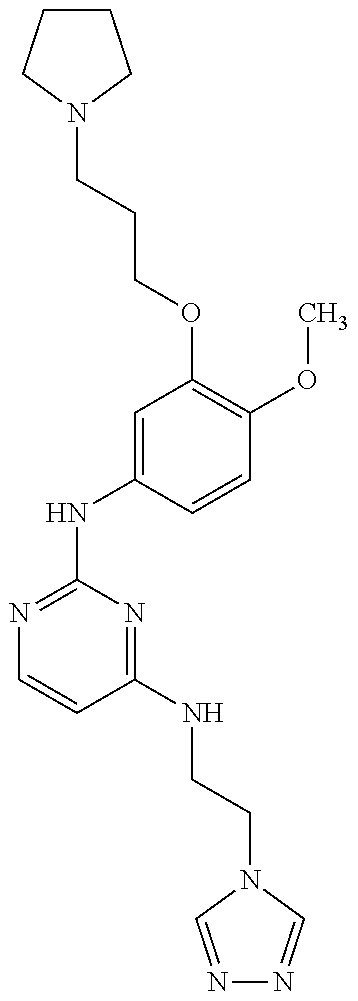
C1CCN(CCCOC2=C(OC)C=CC(NC3=NC=CC(NCCN4C=NN=C4)=N3)=C2)C1
